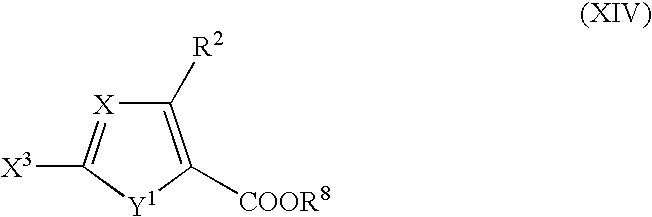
C1([R2])=C([COOR8])[Y1]C([X3])=[X]1
